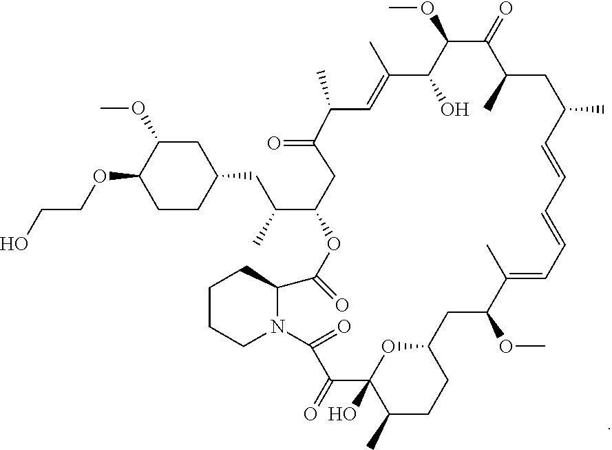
OCCOC1CCC(CC(C2CC(=O)C(C)C=C(C)C(O)C(OC)C(=O)C(C)CC(C)C=CC=CC=C(C)C(OC)CC3CCC(C)C(O)(C(=O)C(=O)N4C(C(=O)O2)CCCC4)O3)C)CC1OC
